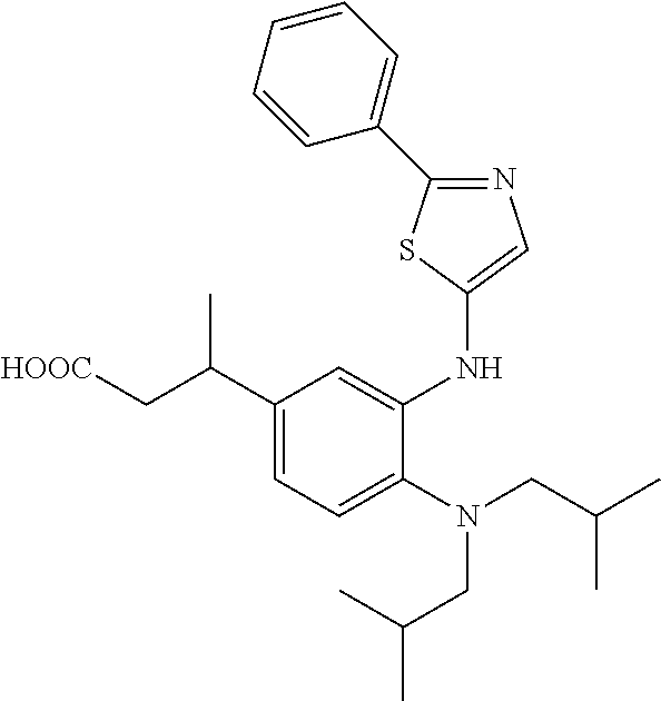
C1(C(C[HOOC])C)=CC=C(N(CC(C)C)CC(C)C)C(NC2=CN=C(C3=CC=CC=C3)S2)=C1
